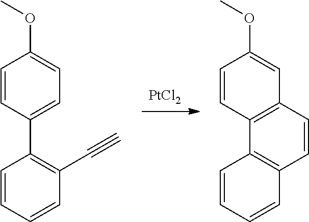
[PtCl2].C1=CC=CC(C#C)=C1C1=CC=C(OC)C=C1.C1=CC=CC2=C1C1=C(C=C(OC)C=C1)C=C2
